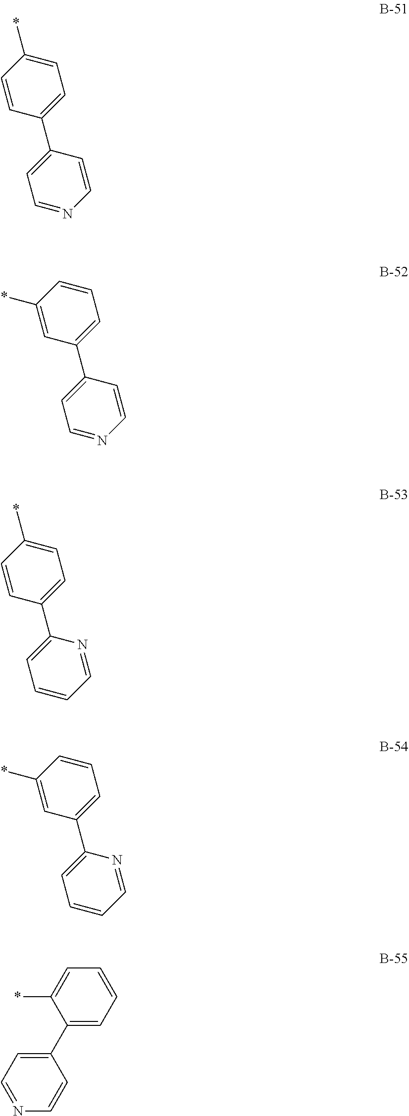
C1=CC(C2=CC=NC=C2)=CC=C1*.C1(*)=CC(C2=CC=NC=C2)=CC=C1.C1=CC(C2=CC=CC=N2)=CC=C1*.C1(*)=CC(C2=CC=CC=N2)=CC=C1.C1(C2=CC=NC=C2)=CC=CC=C1*
